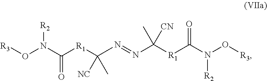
N(C([R1]C(N=NC(C)([CN])[R1]C(N([R2])O[R3])=O)([NC])C)=O)(O[R3])[R2]
